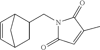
C1=CC2CC(CN3C(=O)C=C(C)C3=O)C1C2
